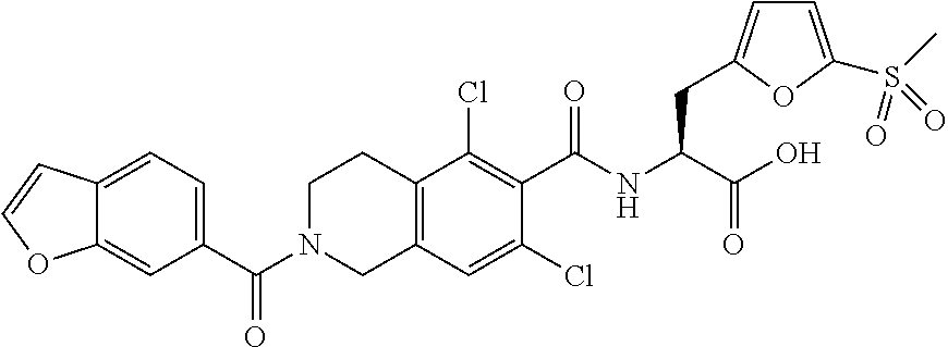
C12=CC=C(C(N3CCC4=C(C3)C=C(Cl)C(C(NC(CC3=CC=C(S(C)(=O)=O)O3)C(O)=O)=O)=C4Cl)=O)C=C1OC=C2
